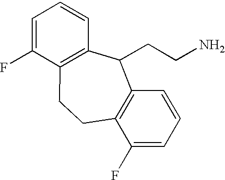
C1(F)=CC=CC2=C1CCC1=C(C2CCN)C=CC=C1F
